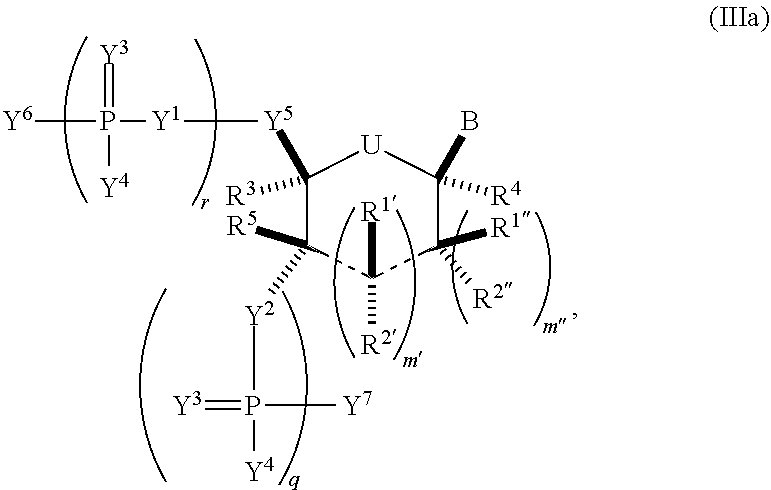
C1([Y5][Y1]P([Y6])(=[Y3])[Y4])([R3])[U]C([R4])(B)C([R1])([R2])C([R1])([R2])C1([R5])[Y2]P([Y4])(=[Y3])[Y7]
